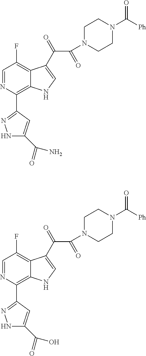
C1=NC(C2=NNC(C(N)=O)=C2)=C2C(=C1F)C(C(=O)C(N1CCN(C([Ph])=O)CC1)=O)=CN2.C1=NC(C2=NNC(C(O)=O)=C2)=C2C(=C1F)C(C(=O)C(N1CCN(C([Ph])=O)CC1)=O)=CN2
